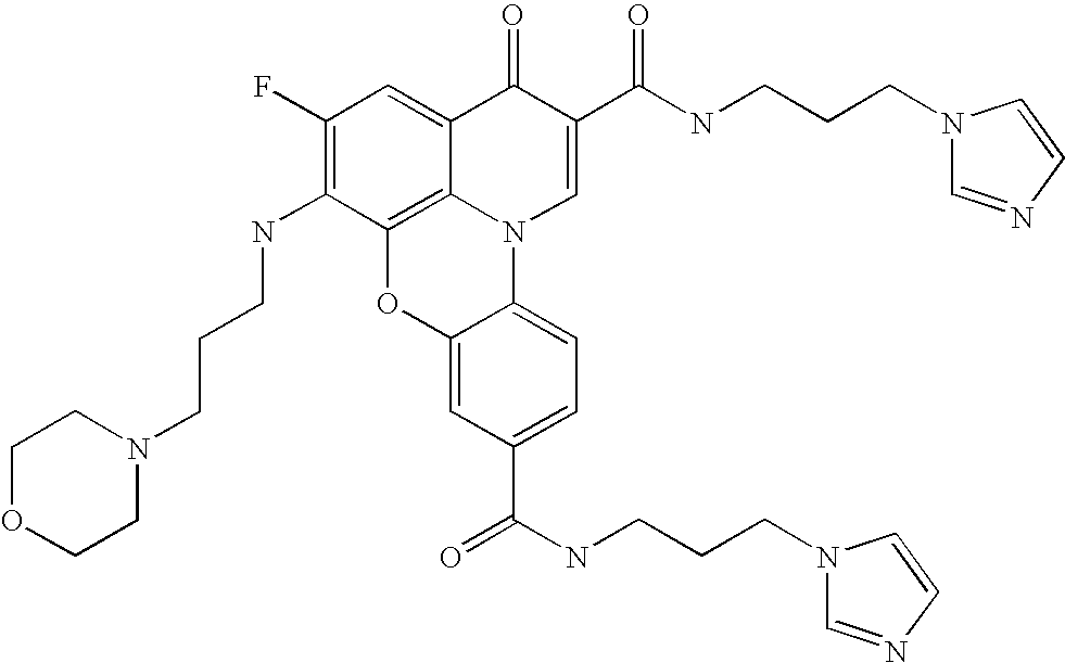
C1(F)=C(NCCCN2CCOCC2)C2=C3C(=C1)C(=O)C(C(NCCCN1C=NC=C1)=O)=CN3C1=CC=C(C(=O)NCCCN3C=NC=C3)C=C1O2
